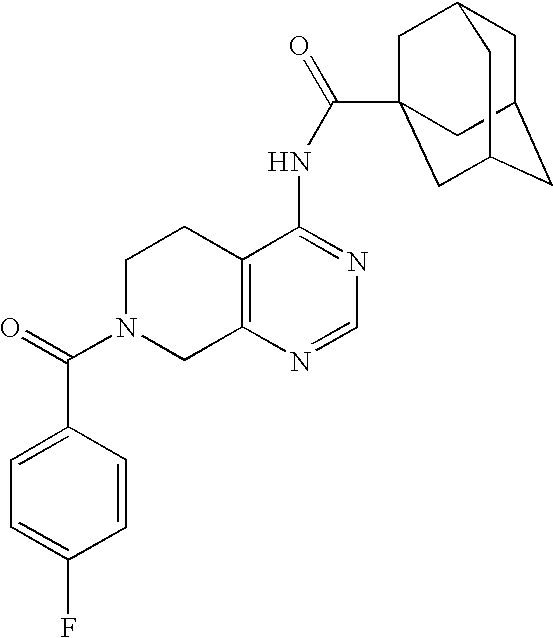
C1N(C(=O)C2=CC=C(F)C=C2)CC2=C(C1)C(NC(=O)C13CC4CC(CC(C1)C4)C3)=NC=N2
